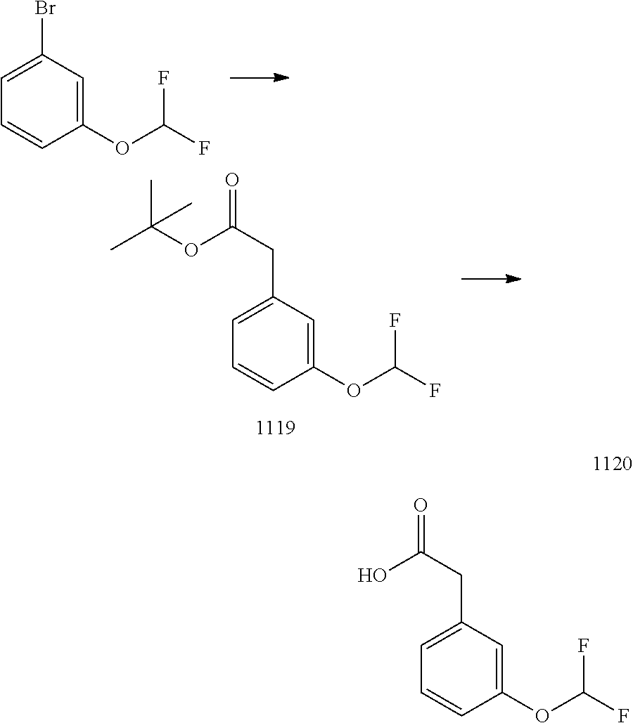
C1=C(OC(F)F)C=CC=C1Br.C1=C(OC(F)F)C=CC=C1CC(=O)OC(C)(C)C.C1=C(OC(F)F)C=CC=C1CC(=O)O
